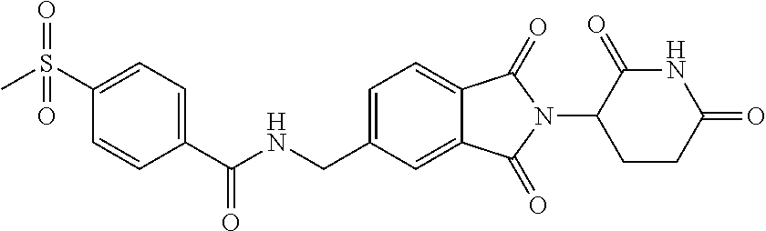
C(NCC1=CC=C2C(=C1)C(=O)N(C1CCC(=O)NC1=O)C2=O)(=O)C1=CC=C(S(C)(=O)=O)C=C1
